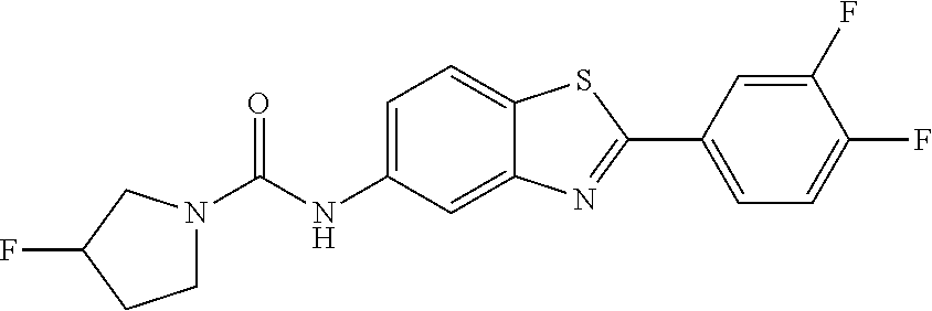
C1N(C(NC2=CC=C3C(=C2)N=C(C2=CC=C(F)C(F)=C2)S3)=O)CC(F)C1
